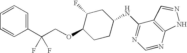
C1=CC=C(C(COC2CCC(NC3=NC=NC4=C3C=NN4)CC2F)(F)F)C=C1
